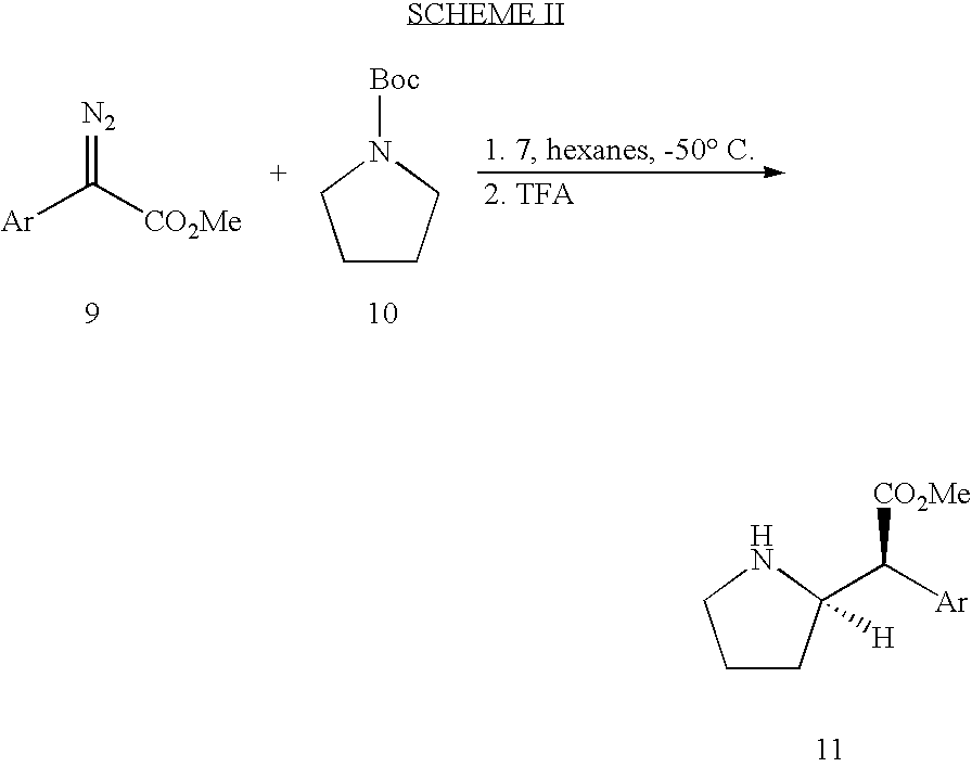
[Ar]C([CO2Me])=[N2].C1CCN([Boc])C1.C1CC(C([Ar])[CO2Me])([H])NC1
